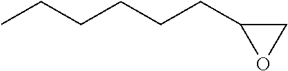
C1C(CCCCCC)O1
